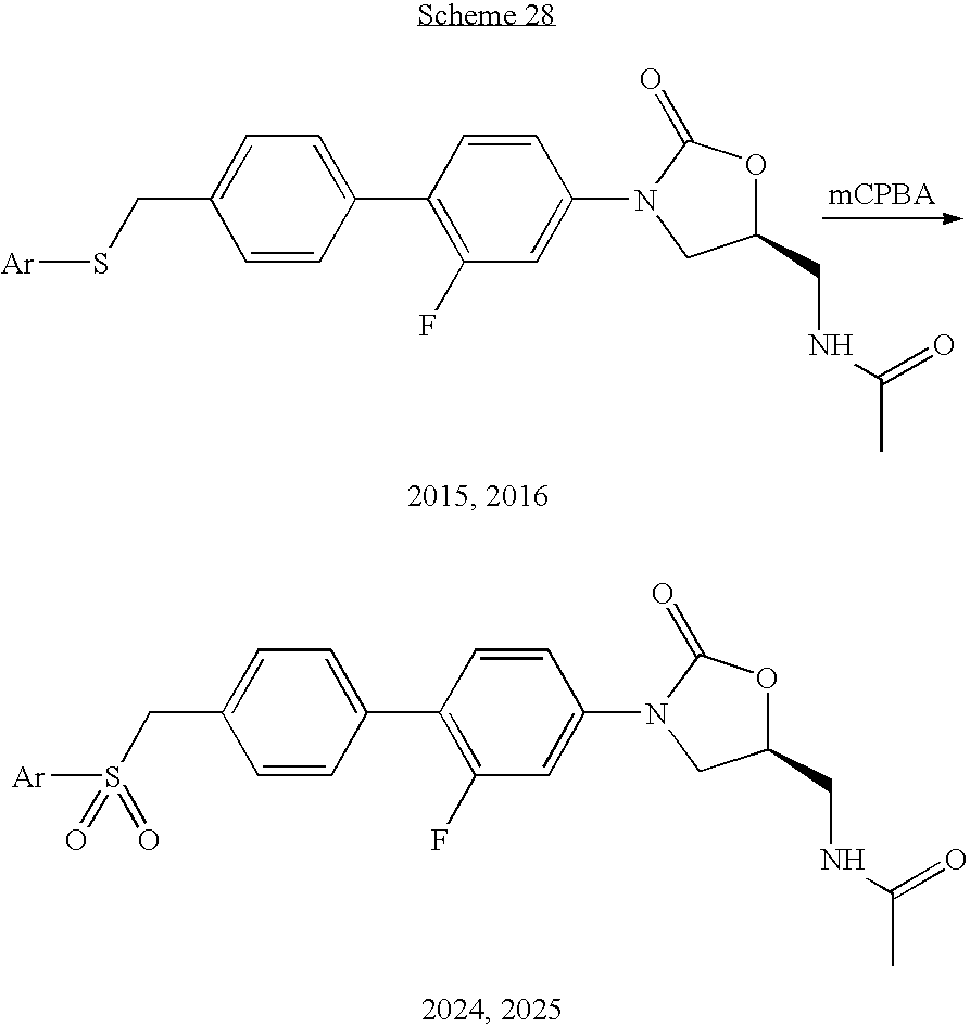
C(S([Ar])(=O)=O)C1=CC=C(C2=C(F)C=C(N3CC(CNC(=O)C)OC3=O)C=C2)C=C1.C(S[Ar])C1=CC=C(C2=C(F)C=C(N3CC(CNC(=O)C)OC3=O)C=C2)C=C1
